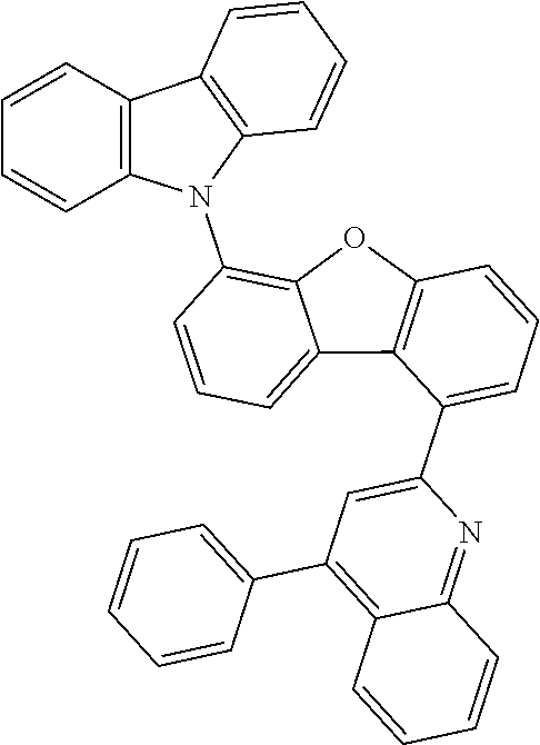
C1=C(C2=CC=CC3=C2C2=CC=CC(N4C5=C(C6=C4C=CC=C6)C=CC=C5)=C2O3)N=C2C(=C1C1=CC=CC=C1)C=CC=C2
